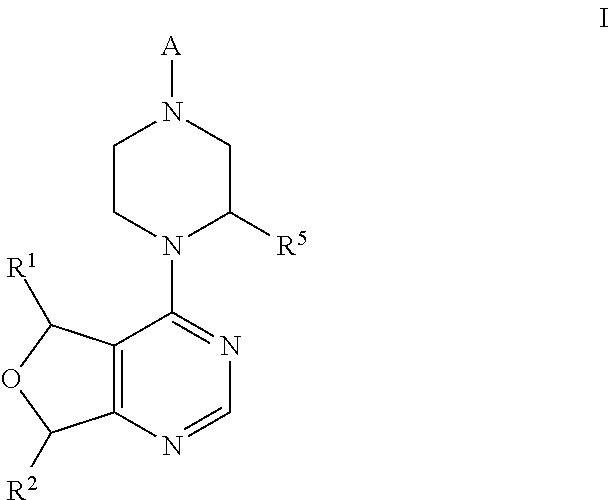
C1CN(C2=NC=NC3=C2C([R1])OC3[R2])C([R5])CN1[A]
